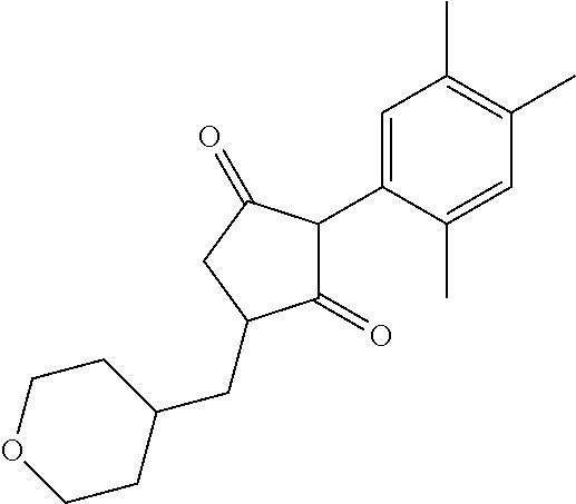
C1(=O)C(C2=CC(C)=C(C)C=C2C)C(=O)CC1CC1CCOCC1
